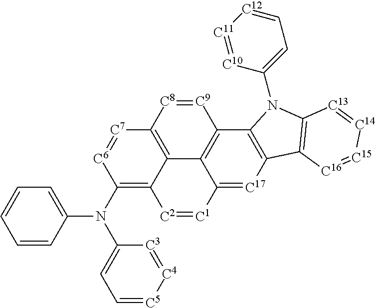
[C9]1=[C8]C2=C3C4=C1C1=C([C17]=C4[C1]=[C2]C3=C(N(C3=CC=[C5][C4]=[C3]3)C3=CC=CC=C3)[C6]=[C7]2)C2=C(N1C1=CC=[C12][C11]=[C10]1)[C13]=[C14][C15]=[C16]2
